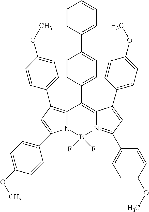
C1(C2=CC=C(C3=CC=CC=C3)C=C2)=C2N(=C(C3=CC=C(OC)C=C3)C=C2C2=CC=C(OC)C=C2)B(F)(F)N2C1=C(C1=CC=C(OC)C=C1)C=C2C1=CC=C(OC)C=C1
